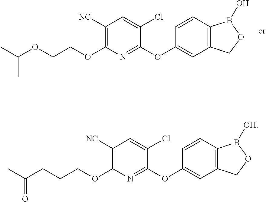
C1([NC])=C(OCCOC(C)C)N=C(OC2=CC3=C(C=C2)B(O)OC3)C(Cl)=C1.C1([NC])=C(OCCCC(C)=O)N=C(OC2=CC3=C(C=C2)B([OH])OC3)C(Cl)=C1
